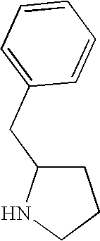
C1C(CC2=CC=CC=C2)NCC1
